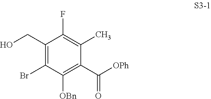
OCC1=C(Br)C([OBn])=C(C(=O)[OPh])C(C)=C1F
